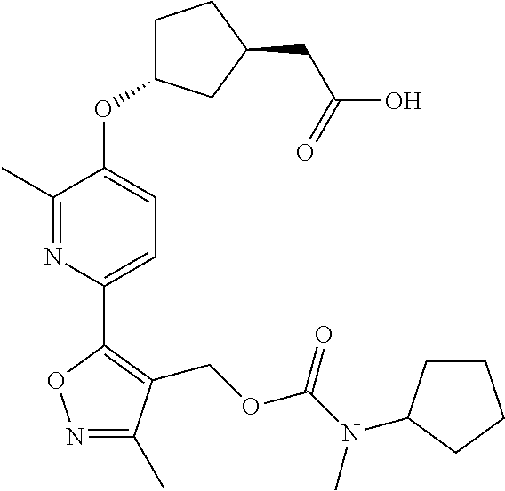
C1(C)=NC(C2=C(COC(=O)N(C)C3CCCC3)C(C)=NO2)=CC=C1OC1CCC(CC(=O)O)C1
